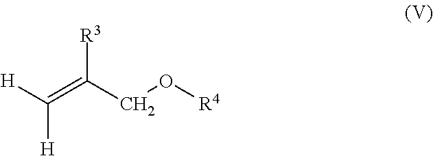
[H]C(=C(CO[R4])[R3])[H]
